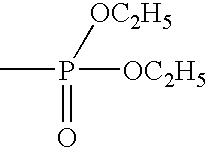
CP(=O)([OC2H5])[OC2H5]
